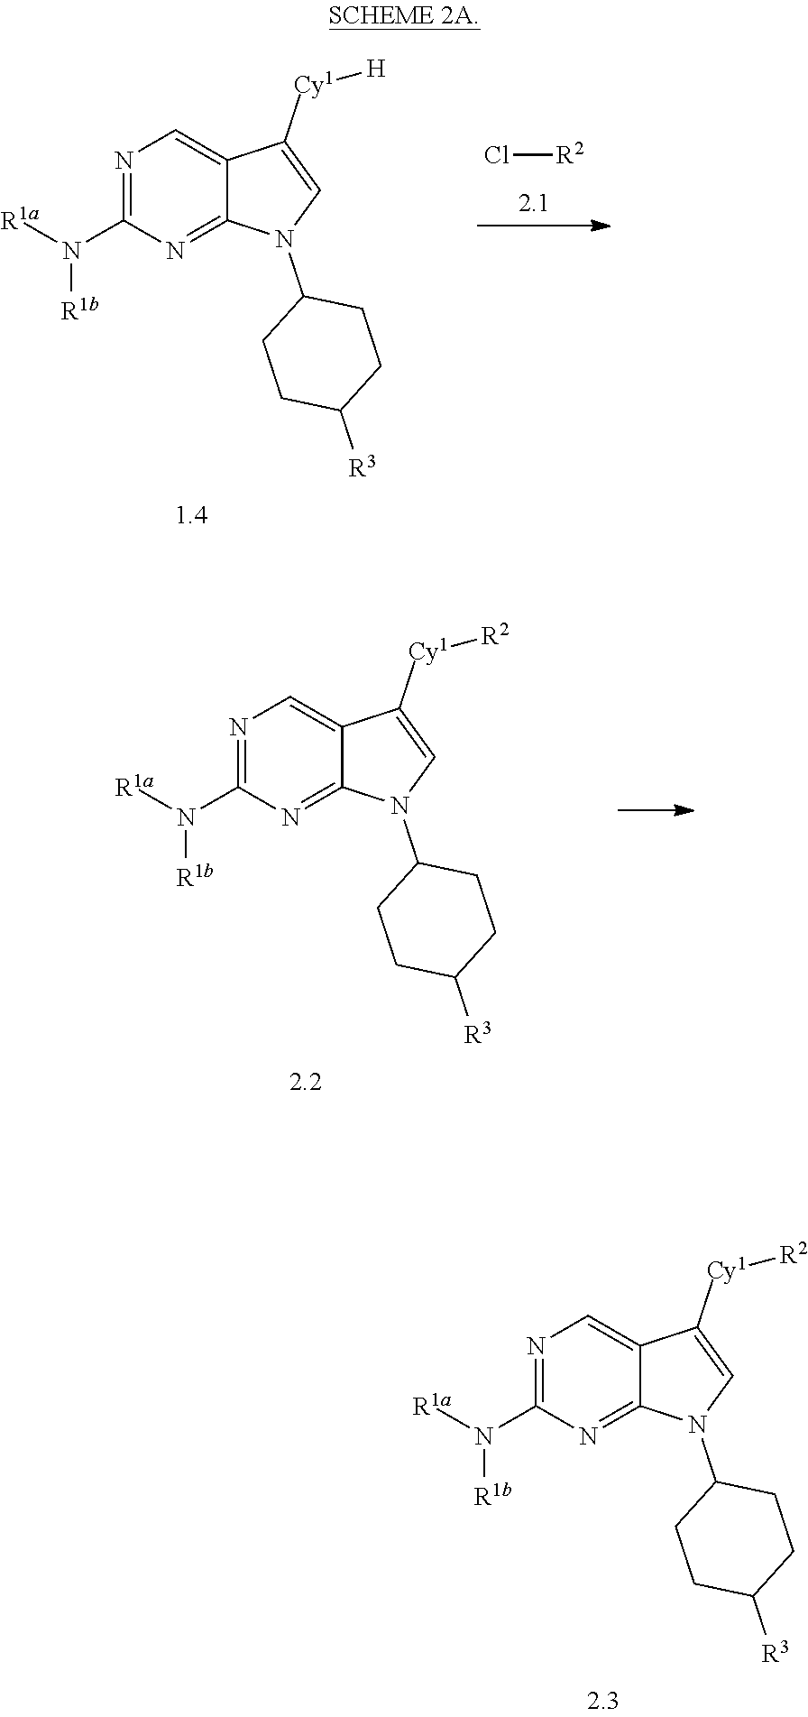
N1=C(N([R1a])[R1b])N=C2C(=C1)C([Cy1][R2])=CN2C1CCC([R3])CC1.N1=C(N([R1a])[R1b])N=C2C(=C1)C([Cy1][H])=CN2C1CCC([R3])CC1.Cl[R2].N1=C(N([R1a])[R1b])N=C2C(=C1)C([Cy1][R2])=CN2C1CCC([R3])CC1
